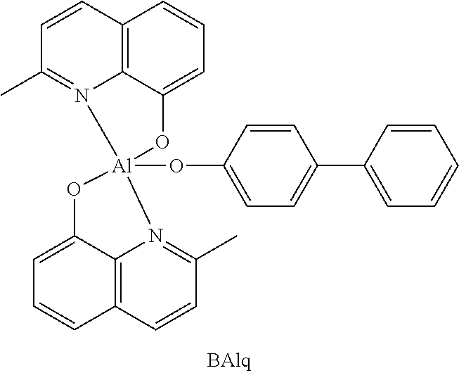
C12=C3C(=CC=C1)O[Al]1(OC4=CC=C(C5=CC=CC=C5)C=C4)(N3=C(C)C=C2)OC2=CC=CC3=C2N1=C(C)C=C3
